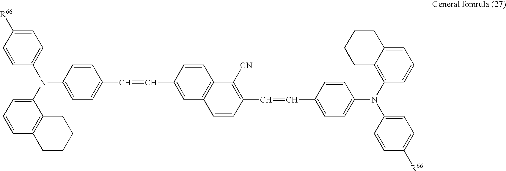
C1(N(C2=CC=C(C=CC3=CC4=C(C=C3)C([CN])=C(C=CC3=CC=C(N(C5=CC=C([R66])C=C5)C5=C6C(=CC=C5)CCCC6)C=C3)C=C4)C=C2)C2=CC=CC3=C2CCCC3)=CC=C([R66])C=C1
